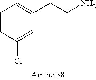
C1(Cl)=CC(CCN)=CC=C1
